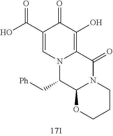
C1(C(O)=O)=CN2C(=C(O)C1=O)C(=O)N1C(C2C[Ph])OCCC1
